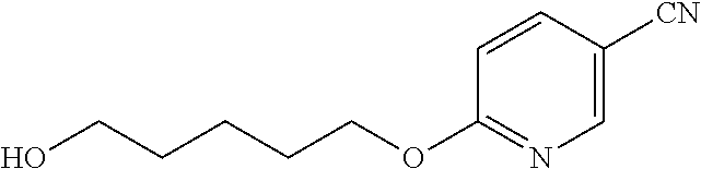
C(CCCCOC1=NC=C([CN])C=C1)O
